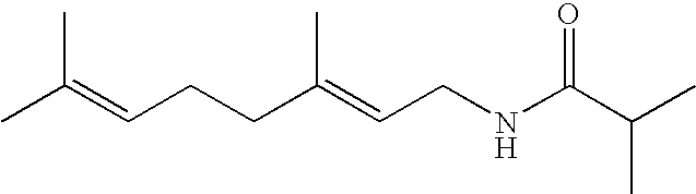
CC(=CCCC(=CCNC(C(C)C)=O)C)C
